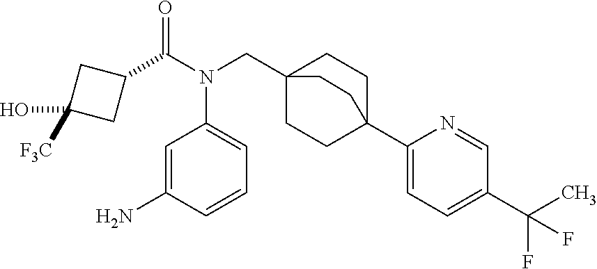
C1=C(N)C=CC=C1N(C(C1CC(O)([F3C])C1)=O)CC12CCC(C3=CC=C(C(F)(C)F)C=N3)(CC1)CC2
